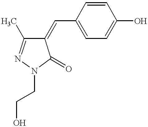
C1(=CC2=CC=C(O)C=C2)C(C)=NN(CCO)C1=O
